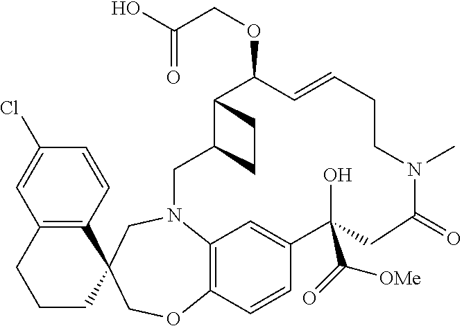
C12=C(C=CC(Cl)=C1)C1(CCC2)CN2C3=C(C=CC(=C3)C(O)(C(=O)[OMe])CC(=O)N(C)CCC=CC(OCC(O)=O)C3C(C2)CC3)OC1
